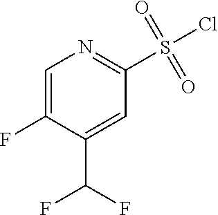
C1=C(F)C(C(F)F)=CC(S(Cl)(=O)=O)=N1
